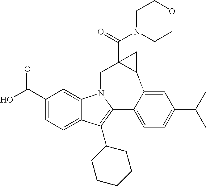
N1(C(=O)C23C(C4=CC(C(C)C)=CC=C4C4=C(C5CCCCC5)C5=CC=C(C(=O)O)C=C5N4C2)C3)CCOCC1
